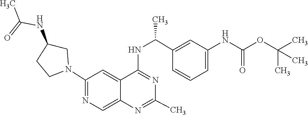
N1=C(NC(C2=CC(NC(OC(C)(C)C)=O)=CC=C2)C)C2=CC(N3CC(NC(=O)C)CC3)=NC=C2N=C1C
